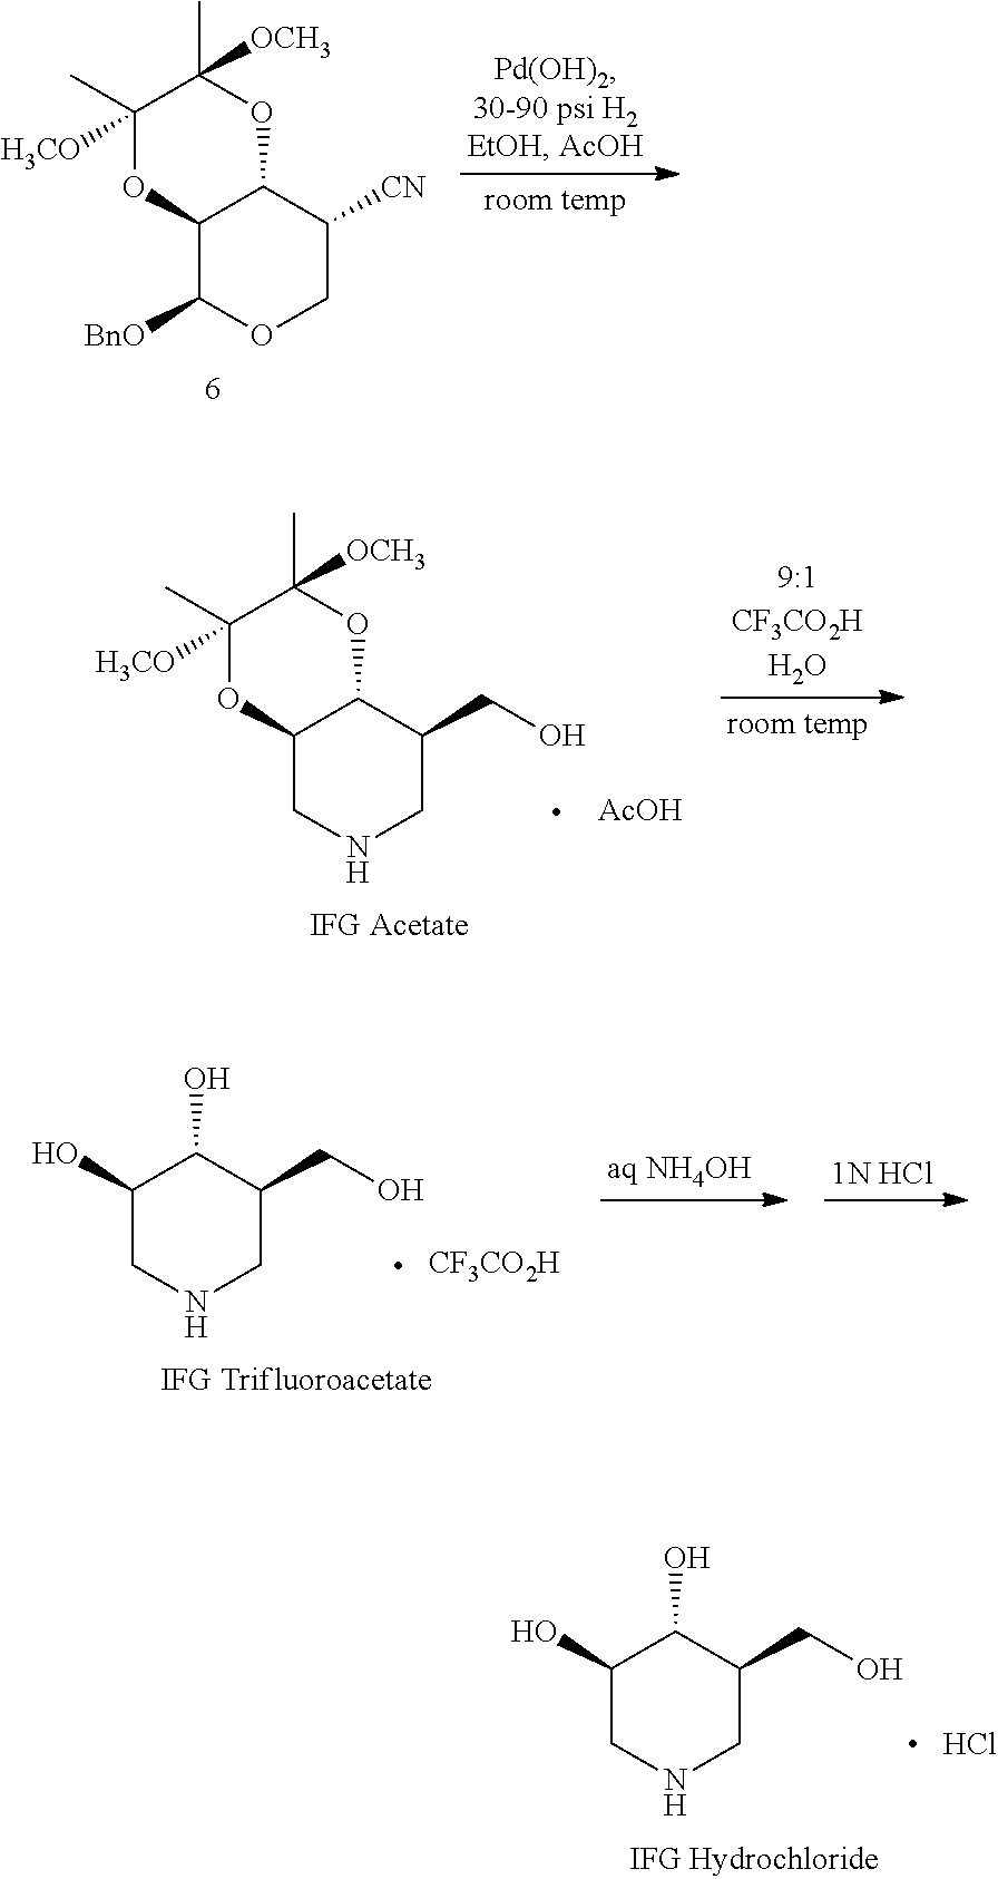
C12C([BnO])OCC([CN])C1OC(C)([OCH3])C(C)([H3CO])O2.C12CNCC(CO)C1OC(C)([OCH3])C(C)([H3CO])O2.[AcOH].C1(O)CNCC(CO)C1O.[CF3CO2H].[1N HCl].C1(O)CNCC(CO)C1O.Cl
